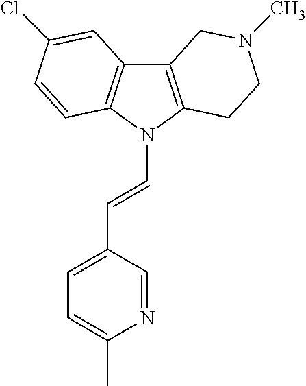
C12=C(N(C=CC3=CC=C(C)N=C3)C3=C1C=C(Cl)C=C3)CCN(C)C2
